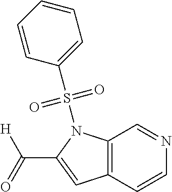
C12=C(N(S(=O)(=O)C3=CC=CC=C3)C(C([H])=O)=C1)C=NC=C2
